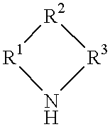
[R1]1N[R3][R2]1
